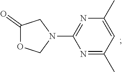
C1(=O)CN(C2=NC(C)=CC(C)=N2)CO1
